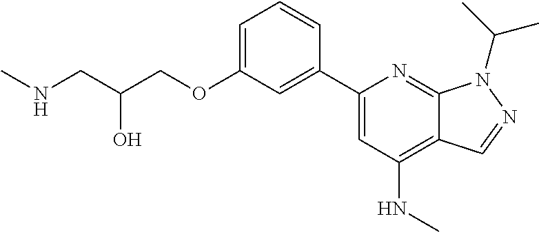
CNCC(COC1=CC=CC(C2=CC(NC)=C3C(=N2)N(C(C)C)N=C3)=C1)O
